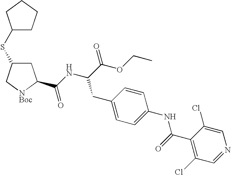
C1C(SC2CCCC2)C[NBoc]C1C(NC(C(OCC)=O)CC1=CC=C(NC(C2=C(Cl)C=NC=C2Cl)=O)C=C1)=O
